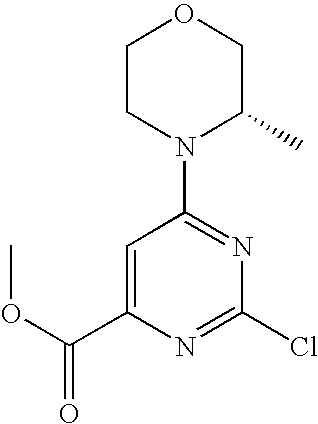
C1CN(C2=NC(Cl)=NC(C(OC)=O)=C2)C(C)CO1
